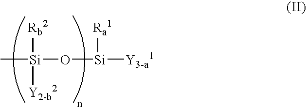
C[Si]([Rb2])([Y2-b2])O[Si]([Ra1])[Y3-a1]
